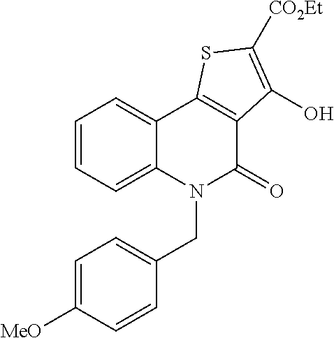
C1=CC=C2C(=C1)C1=C(C(=O)N2CC2=CC=C([MeO])C=C2)C(O)=C([CO2Et])S1
